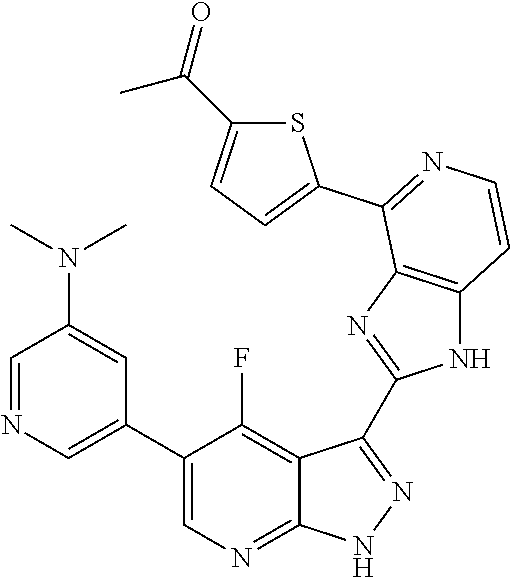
C1=NC=C(C2=CN=C3C(=C2F)C(C2=NC4=C(N2)C=CN=C4C2=CC=C(C(=O)C)S2)=N[N H]3)C=C1N(C)C
